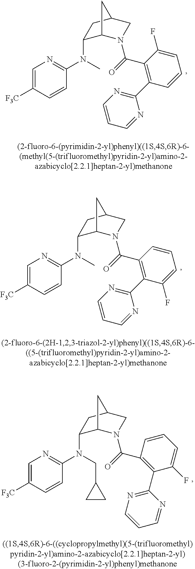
C1=C([F3C])C=CC(N(C2C3N(C(=O)C4=C(C5=NC=CC=N5)C=CC=C4F)CC(C2)C3)C)=N1.C1=C([F3C])C=CC(N(C2C3N(C(=O)C4=C(C5=NC=CC=N5)C(F)=CC=C4)CC(C2)C3)C)=N1.C1=C([F3C])C=CC(N(C2C3N(C(=O)C4=C(C5=NC=CC=N5)C(F)=CC=C4)CC(C2)C3)CC2CC2)=N1
